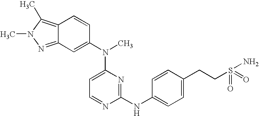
C12=C(C)N(C)N=C1C=C(N(C)C1=CC=NC(NC3=CC=C(CCS(=O)(=O)N)C=C3)=N1)C=C2
